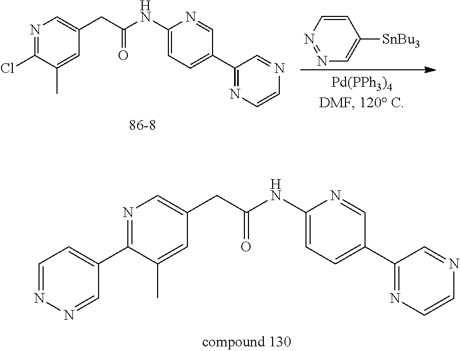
C1=CN=NC=C1[SnBu3].C1(CC(NC2=CC=C(C3=NC=CN=C3)C=N2)=O)=CN=C(Cl)C(C)=C1.C1(CC(NC2=CC=C(C3=NC=CN=C3)C=N2)=O)=CN=C(C2=CC=NN=C2)C(C)=C1
